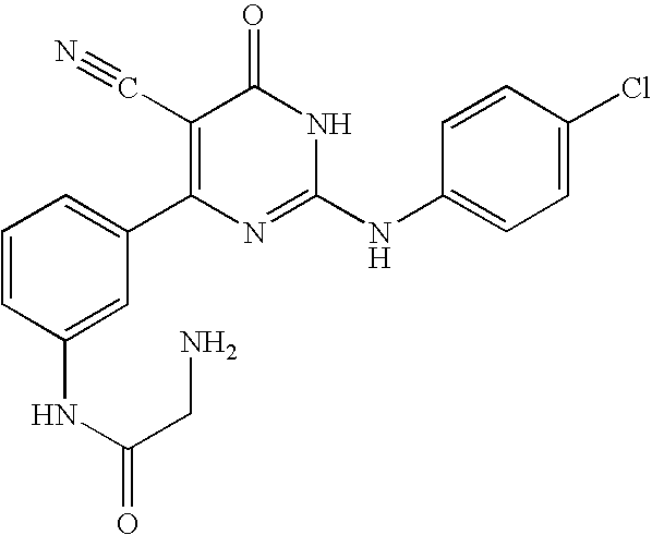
C1(NC(CN)=O)=CC(C2=C(C#N)C(=O)NC(NC3=CC=C(Cl)C=C3)=N2)=CC=C1
